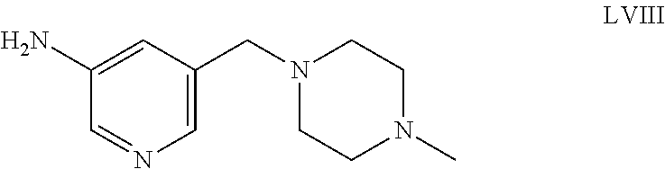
C1=C(N)C=NC=C1CN1CCN(C)CC1
